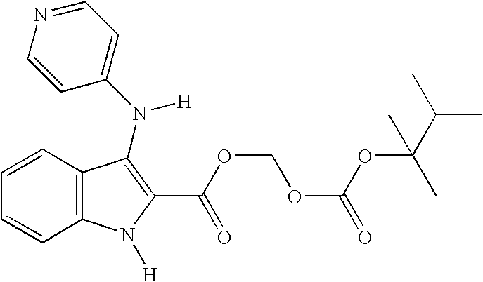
C1=CC2=C(C=C1)C(N(C1=CC=NC=C1)[H])=C(C(OCOC(OC(C(C)C)(C)C)=O)=O)N2[H]
